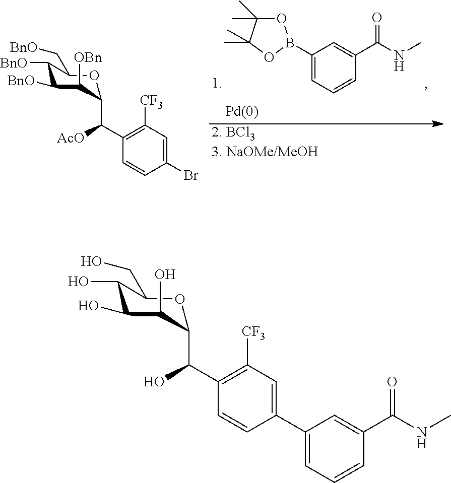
C1(B2OC(C)(C)C(C)(C)O2)=CC=CC(C(NC)=O)=C1.C1([BnO])C([BnO])C([OBn])C(C(C2=C([CF3])C=C(Br)C=C2)[AcO])OC1C[BnO].C1(O)C(O)C(O)C(C(C2=C([CF3])C=C(C3=CC=CC(C(NC)=O)=C3)C=C2)O)OC1CO
